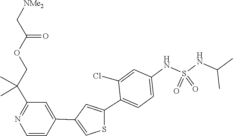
O=S(=O)(NC(C)C)NC1=CC=C(C2=CC(C3=CC(C(C)(C)COC(C[NMe2])=O)=NC=C3)=CS2)C(Cl)=C1
